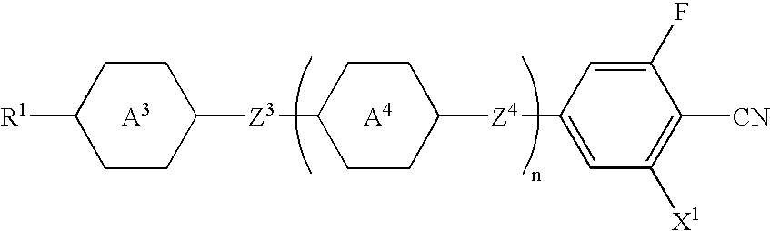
C1CC([Z3]C2CCC([Z4]C3=CC([X1])=C([CN])C(F)=C3)CC2)CCC1[R1]
